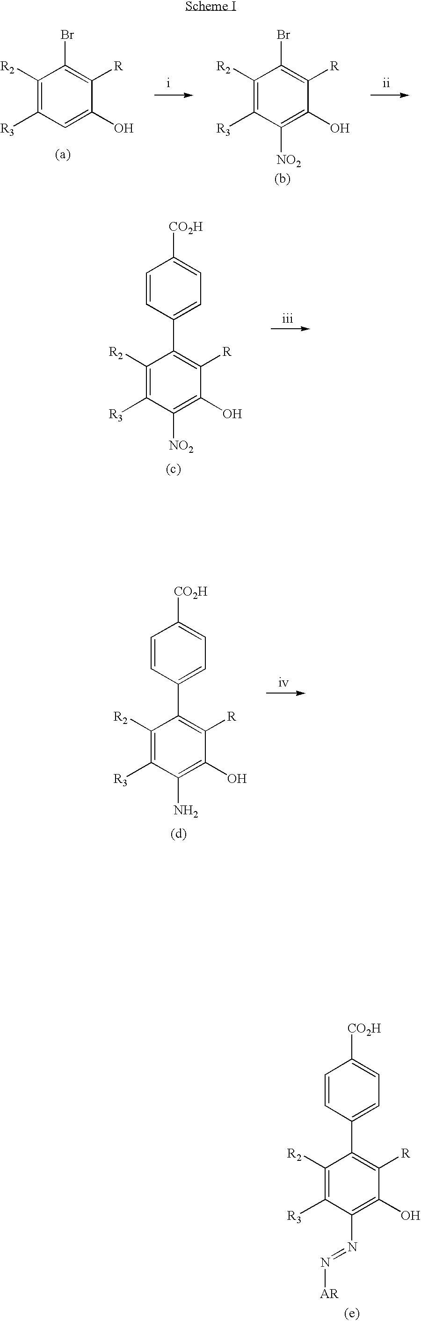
C1([R2])=C([R3])C=C(O)C([R])=C1Br.C1([R2])=C([R3])C([NO2])=C(O)C([R])=C1Br.C1=CC(C2=C([R])C(O)=C(N=N[AR])C([R3])=C2[R2])=CC=C1[CO2H].C1=CC(C2=C([R])C(O)=C([NO2])C([R3])=C2[R2])=CC=C1[CO2H].C1=CC(C2=C([R])C(O)=C(N)C([R3])=C2[R2])=CC=C1[CO2H]
